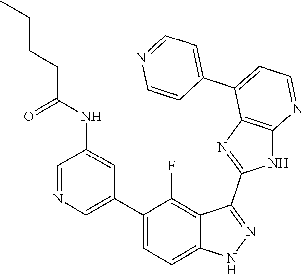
C1=NC=C(C2=CC=C3C(=C2F)C(C2=NC4=C(N2)N=CC=C4C2=CC=NC=C2)=NN3)C=C1NC(CCCC)=O
